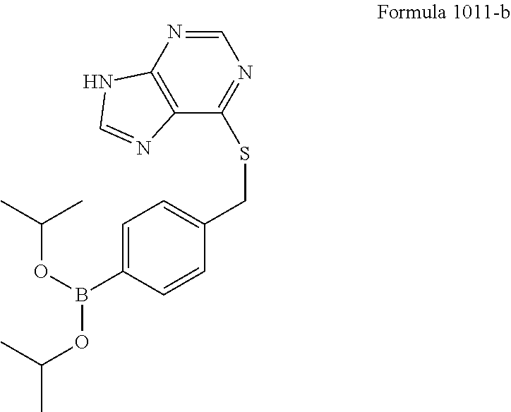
C1=C(B(OC(C)C)OC(C)C)C=CC(CSC2=NC=NC3=C2N=CN3)=C1
